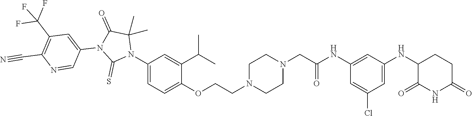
C1=C(Cl)C=C(NC2C(=O)NC(=O)CC2)C=C1NC(CN1CCN(CCOC2=CC=C(N3C(C)(C)C(=O)N(C4=CC(C(F)(F)F)=C(C#N)N=C4)C3=S)C=C2C(C)C)CC1)=O
